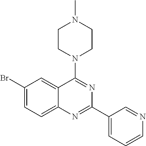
C1(Br)=CC=C2C(=C1)C(N1CCN(C)CC1)=NC(C1=CC=CN=C1)=N2
